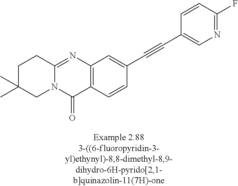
C1C(C)(C)CN2C(=NC3=C(C2=O)C=CC(C#CC2=CN=C(F)C=C2)=C3)C1
